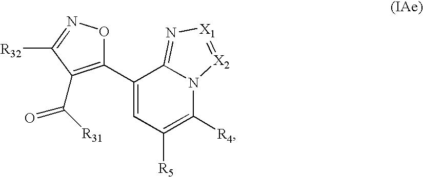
C1(C2=C(C([R31])=O)C([R32])=NO2)=CC([R5])=C([R4])N2C1=N[X1]=[X2]2
